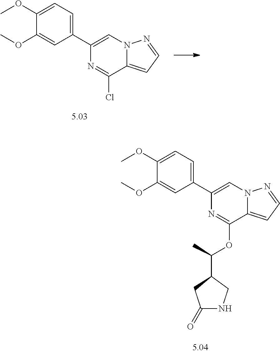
C1(C2=CC=C(OC)C(OC)=C2)=CN2C(=CC=N2)C(OC(C)C2CNC(=O)C2)=N1.C1(C2=CC=C(OC)C(OC)=C2)=CN2C(=CC=N2)C(Cl)=N1
